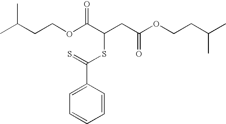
CC(CCOC(C(CC(OCCC(C)C)=O)SC(=S)C1=CC=CC=C1)=O)C
